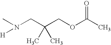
CN(CC(COC(C)=O)(C)C)[H]
